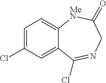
C1=C(Cl)C=C2C(=C1)[MeN]C(=O)CN=C2Cl
